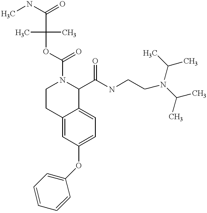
O(C1=CC=C2C(=C1)CCN(C(OC(C)(C)C(=O)NC)=O)C2C(NCCN(C(C)C)C(C)C)=O)C1=CC=CC=C1
